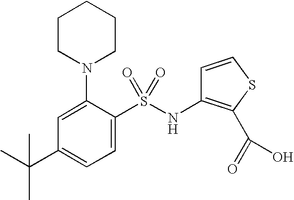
C1=C(N2CCCCC2)C(S(NC2=C(C(=O)O)SC=C2)(=O)=O)=CC=C1C(C)(C)C
